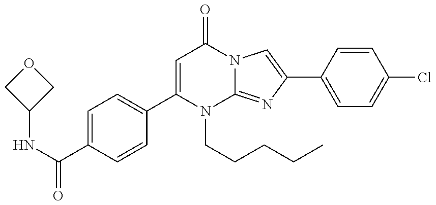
C1(NC(=O)C2=CC=C(C3=CC(=O)N4C(=NC(C5=CC=C(Cl)C=C5)=C4)N3CCCCC)C=C2)COC1
